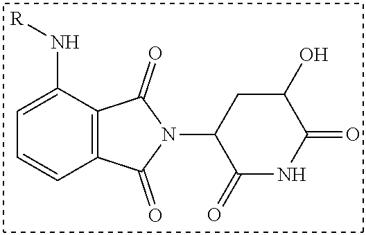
C12=C(C(N[R])=CC=C1)C(=O)N(C1C(=O)NC(=O)C(O)C1)C2=O
